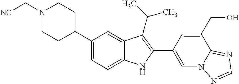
C1(C2CCN(C[NC])CC2)=CC=C2C(=C1)C(C(C)C)=C(C1=CN3C(=NC=N3)C(CO)=C1)N2
